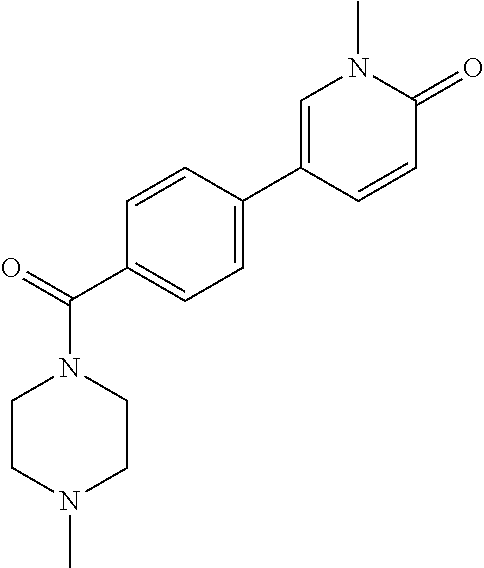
C(C1=CC=C(C2=CN(C)C(=O)C=C2)C=C1)(=O)N1CCN(C)CC1
